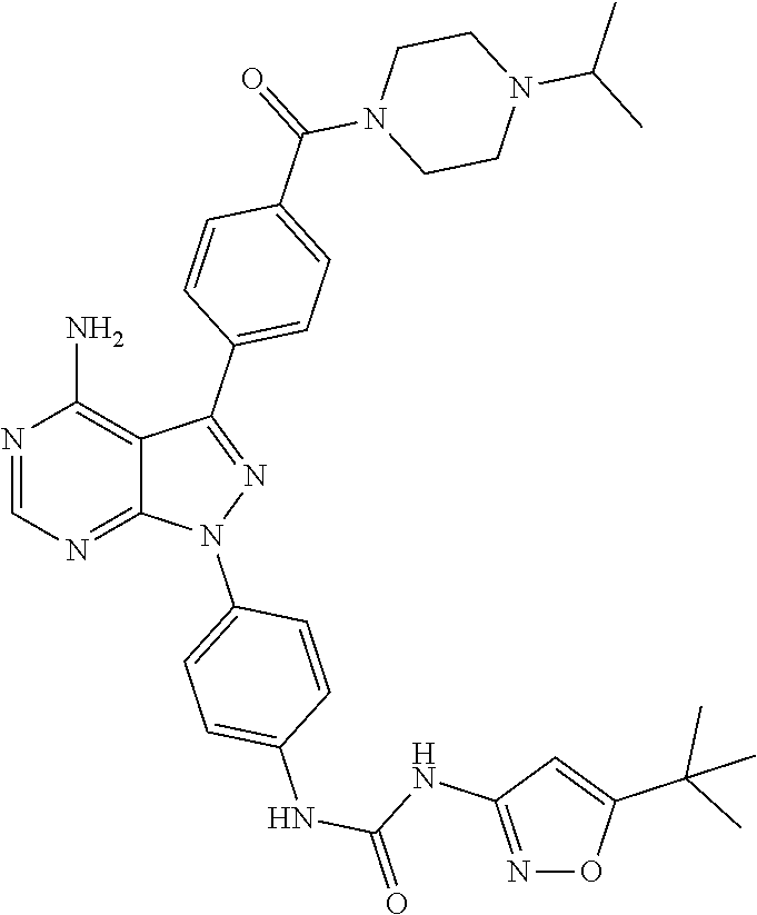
N1=CN=C2C(=C1N)C(C1=CC=C(C(N3CCN(C(C)C)CC3)=O)C=C1)=NN2C1=CC=C(NC(=O)NC2=NOC(C(C)(C)C)=C2)C=C1
